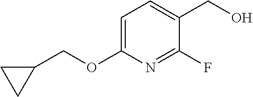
C1=C(OCC2CC2)N=C(F)C(CO)=C1
